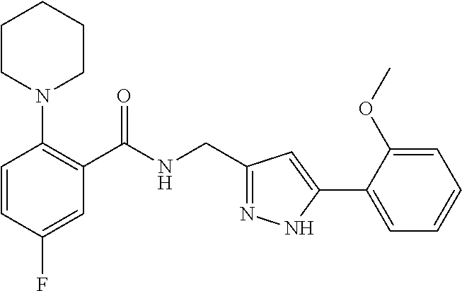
C1=CC(F)=CC(C(NCC2=NNC(C3=CC=CC=C3OC)=C2)=O)=C1N1CCCCC1
